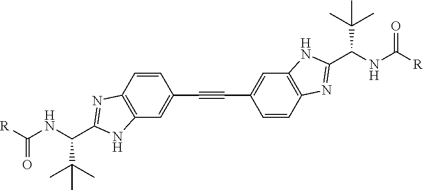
C1=CC2=C(C=C1C#CC1=CC3=C(C=C1)N=C(C(NC(=O)[R])C(C)(C)C)N3)NC(C(C(C)(C)C)NC(=O)[R])=N2
